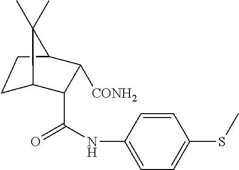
C1C2C(C(=O)NC3=CC=C(SC)C=C3)C([CONH2])C(C1)C2(C)C
